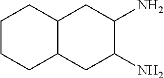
C12C(CC(N)C(N)C1)CCCC2
